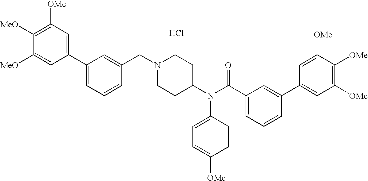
C1=C([MeO])C([MeO])=C([OMe])C=C1C1=CC=CC(CN2CCC(N(C(C3=CC=CC(C4=CC([OMe])=C([OMe])C([OMe])=C4)=C3)=O)C3=CC=C([OMe])C=C3)CC2)=C1.Cl
